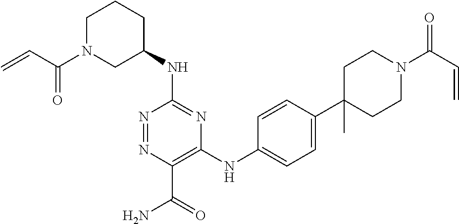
C1(NC2=NC(NC3=CC=C(C4(C)CCN(C(=O)C=C)CC4)C=C3)=C(C(=O)N)N=N2)CCCN(C(=O)C=C)C1
